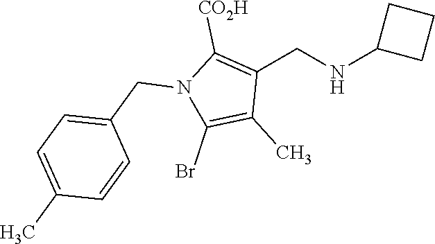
N1(CC2=CC=C(C)C=C2)C(Br)=C(C)C(CNC2CCC2)=C1[CO2H]
